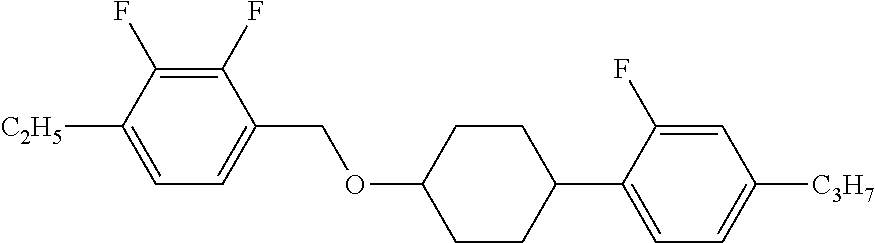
C1(F)=C(F)C([C2H5])=CC=C1COC1CCC(C2=CC=C([C3H7])C=C2F)CC1
